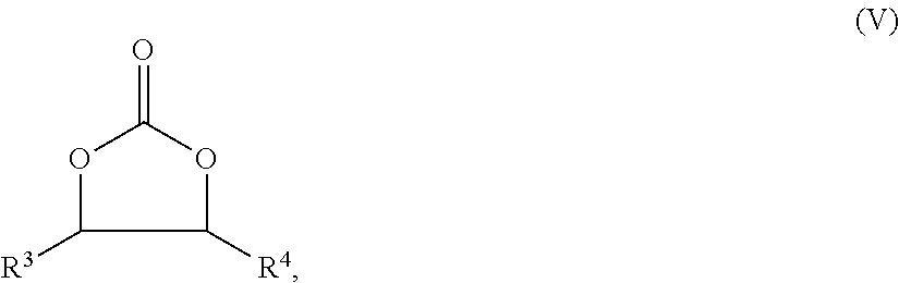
O=C1OC([R4])C([R3])O1
